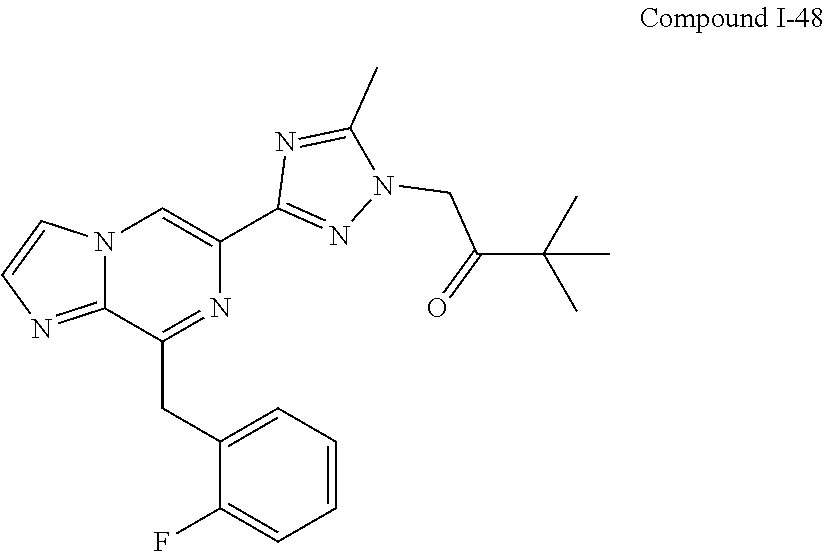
C1(C)=NC(C2=CN3C(=NC=C3)C(CC3=CC=CC=C3F)=N2)=NN1CC(=O)C(C)(C)C
